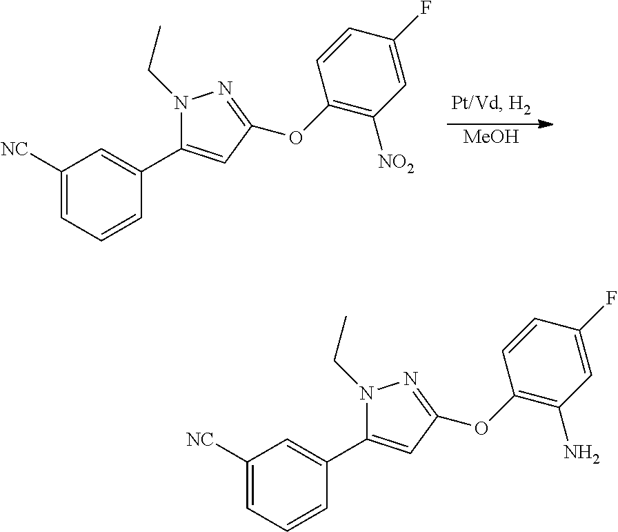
[MeOH].C1([NC])=CC=CC(C2=CC(OC3=C([NO2])C=C(F)C=C3)=NN2CC)=C1.C1([NC])=CC=CC(C2=CC(OC3=C(N)C=C(F)C=C3)=NN2CC)=C1
